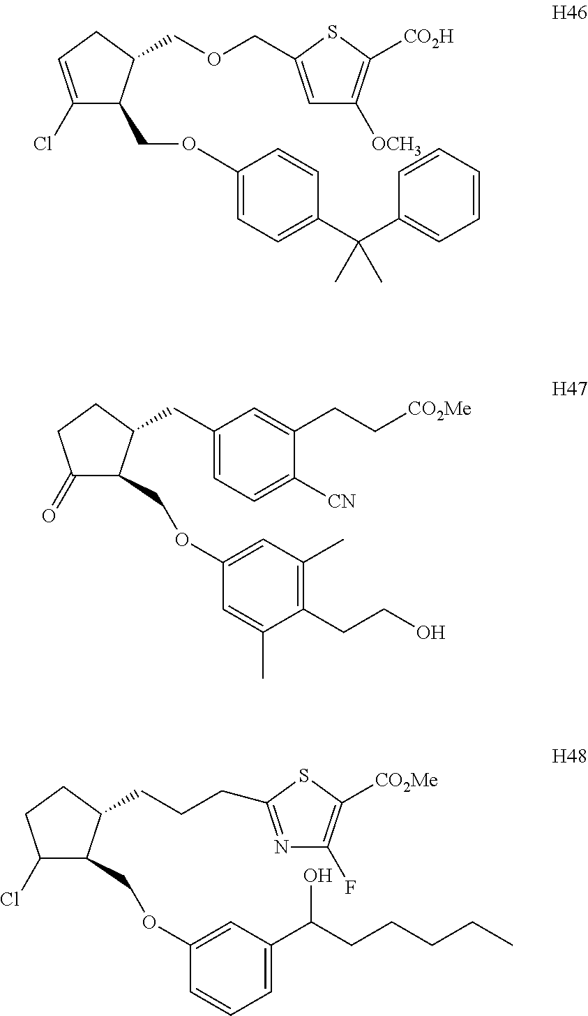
C1(Cl)=CCC(COCC2=CC([OCH3])=C([CO2H])S2)C1COC1=CC=C(C(C2=CC=CC=C2)(C)C)C=C1.C1(=O)C(COC2=CC(C)=C(CCO)C(C)=C2)C(CC2=CC=C([CN])C(CC[CO2Me])=C2)CC1.C1(Cl)C(COC2=CC(C(CCCCC)O)=CC=C2)C(CCCC2=NC(F)=C([CO2Me])S2)CC1
